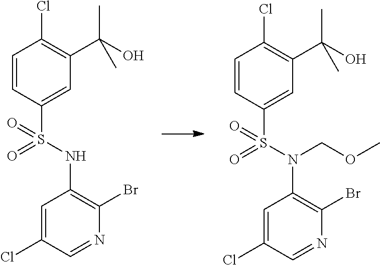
C1=C(Cl)C=NC(Br)=C1NS(C1=CC(C(O)(C)C)=C(Cl)C=C1)(=O)=O.C1=C(Cl)C=NC(Br)=C1N(S(C1=CC(C(O)(C)C)=C(Cl)C=C1)(=O)=O)COC
